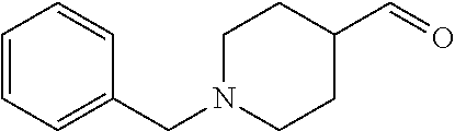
C1=CC=C(CN2CCC(C=O)CC2)C=C1
